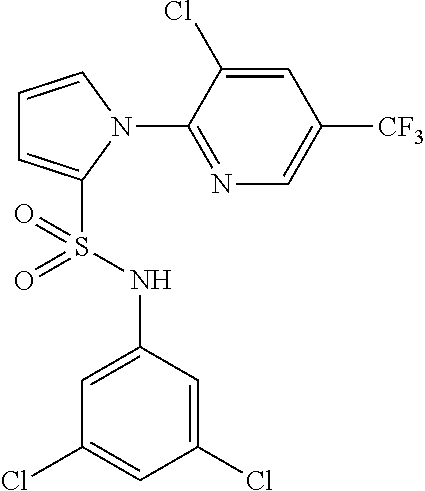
C1=CN(C2=NC=C([CF3])C=C2Cl)C(S(NC2=CC(Cl)=CC(Cl)=C2)(=O)=O)=C1
